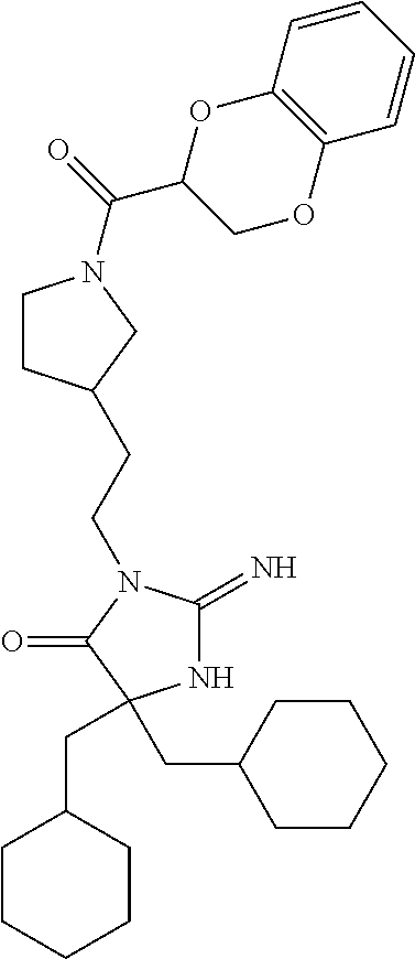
N1C(=N)N(CCC2CCN(C(C3COC4=C(O3)C=CC=C4)=O)C2)C(=O)C1(CC1CCCCC1)CC1CCCCC1
